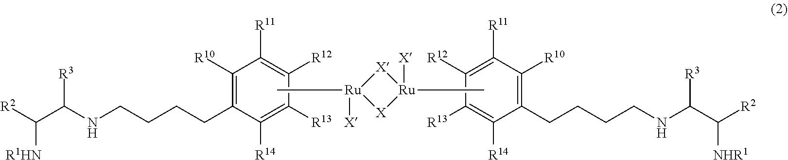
C1([R10])=C(CCCCNC(C([R2])[R1HN])[R3])C([R14])=C([R13])C([R12])=C1[R11].C[Ru]1([X])[X][Ru]([X])(C)[X]1.C1([R10])=C(CCCCNC(C([R2])[NHR1])[R3])C([R14])=C([R13])C([R12])=C1[R11]
